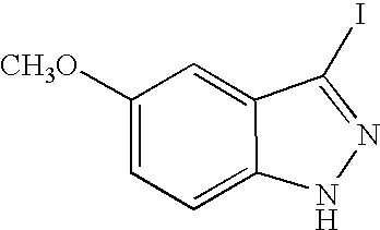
C1([CH3O])=CC=C2C(=C1)C(I)=NN2
